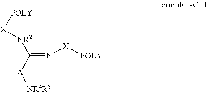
C(=N[X][POLY])([A][NR4R5])[NR2][X][POLY]
